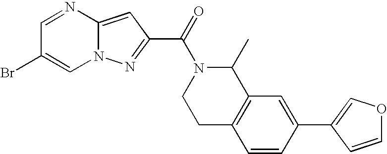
N12C(=CC(C(=O)N3CCC4=C(C3C)C=C(C3=COC=C3)C=C4)=N1)N=CC(Br)=C2
